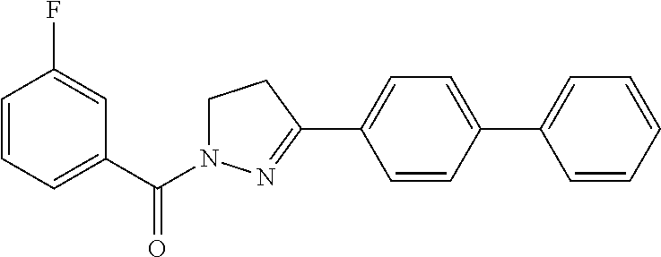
C1=CC=C(C(=O)N2CCC(C3=CC=C(C4=CC=CC=C4)C=C3)=N2)C=C1F
